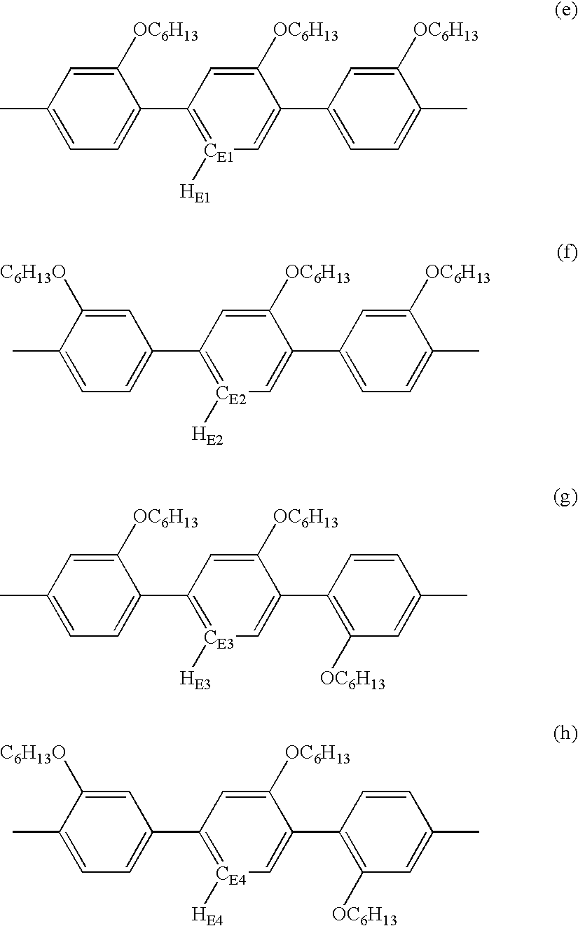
C1([OC6H13])=CC(C)=CC=C1C1=[CE1]([HE1])C=C(C2=CC=C(C)C([OC6H13])=C2)C([OC6H13])=C1.C1=C([C6H13O])C(C)=CC=C1C1=[CE2]([HE2])C=C(C2=CC=C(C)C([OC6H13])=C2)C([OC6H13])=C1.C1([OC6H13])=CC(C)=CC=C1C1=[CE3]([HE3])C=C(C2=C([OC6H13])C=C(C)C=C2)C([OC6H13])=C1.C1=C([C6H13O])C(C)=CC=C1C1=[CE4]([HE4])C=C(C2=C([OC6H13])C=C(C)C=C2)C([OC6H13])=C1
